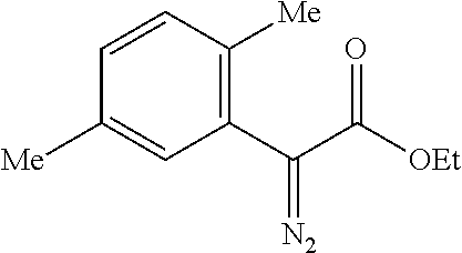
C1(C(C([OEt])=O)=[N2])=C([Me])C=CC([Me])=C1
